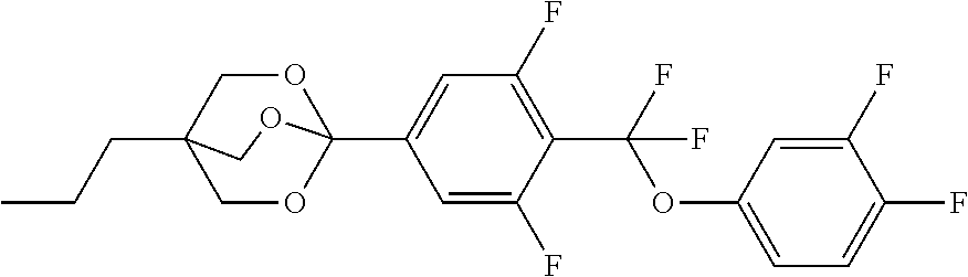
C(C12COC(C3=CC(F)=C(C(OC4=CC=C(F)C(F)=C4)(F)F)C(F)=C3)(OC1)OC2)CC
